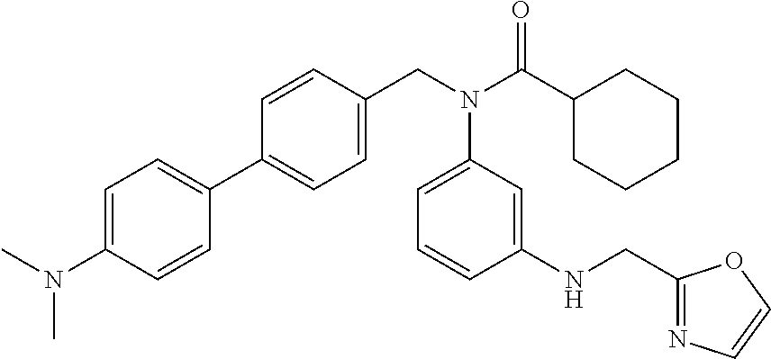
C1=C(N(C)C)C=CC(C2=CC=C(CN(C(C3CCCCC3)=O)C3=CC=CC(NCC4=NC=CO4)=C3)C=C2)=C1
